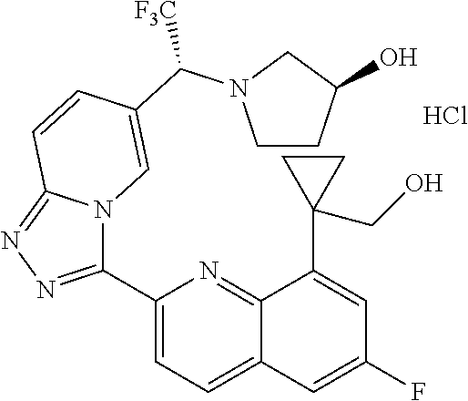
C1(C2=NN=C3N2C=C(C(N2CCC(O)C2)[F3C])C=C3)=CC=C2C(=N1)C(C1(CO)CC1)=CC(F)=C2.Cl
